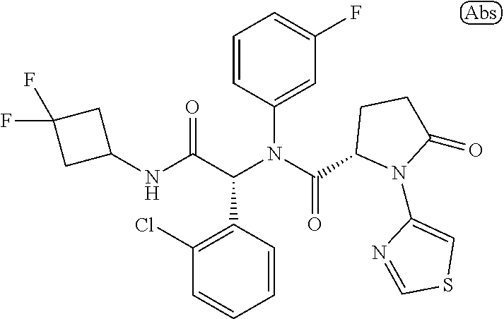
C1=CC(C(C(NC2CC(F)(F)C2)=O)N(C(=O)C2N(C3=CSC=N3)C(=O)CC2)C2=CC(F)=CC=C2)=C(Cl)C=C1
